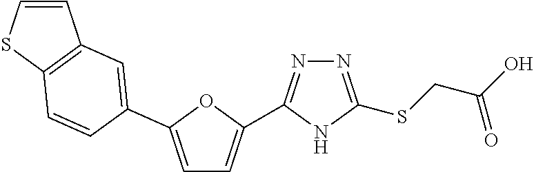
N1=C(SCC(O)=O)NC(C2=CC=C(C3=CC4=C(SC=C4)C=C3)O2)=N1
